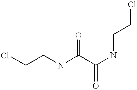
ClCCNC(C(NCCCl)=O)=O
